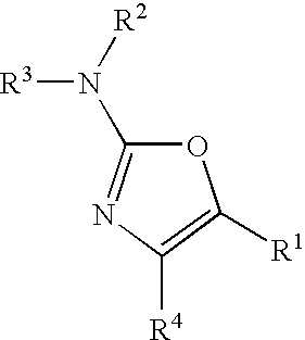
O1C(N([R2])[R3])=NC([R4])=C1[R1]
